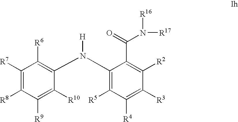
C1([R7])=C([R8])C([R9])=C([R10])C(N(C2=C([R5])C([R4])=C([R3])C([R2])=C2C(=O)N([R17])[R16])[H])=C1[R6]
